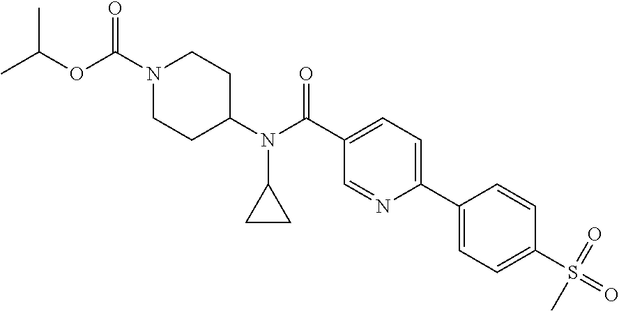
CC(C)OC(=O)N1CCC(N(C2CC2)C(=O)C2=CC=C(C3=CC=C(S(=O)(=O)C)C=C3)N=C2)CC1
